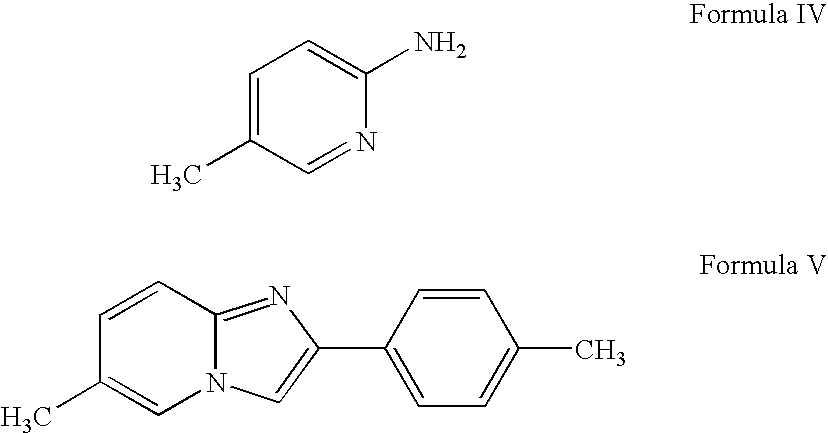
C1=CC2=NC(C3=CC=C(C)C=C3)=CN2C=C1C.C1=C(C)C=NC(N)=C1
